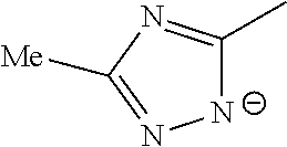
[N-]1C(C)=NC([Me])=N1
